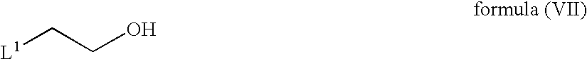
[L1]CCO
